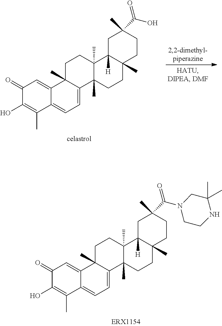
C1(=O)C(O)=C(C)C2=CC=C3C(C)(C2=C1)CCC1(C)C3(C)CCC2(C)C1([H])CC(C)(C(N1CCNC(C)(C)C1)=O)CC2.C1(=O)C(O)=C(C)C2=CC=C3C(C)(C2=C1)CCC1(C)C3(C)CCC2(C)C1([H])CC(C)(C(O)=O)CC2
